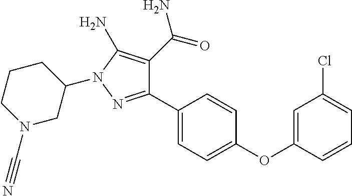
C1(C2=CC=C(OC3=CC(Cl)=CC=C3)C=C2)=NN(C2CCCN(C#N)C2)C(N)=C1C(=O)N
